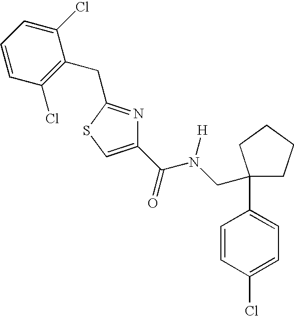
C1(C(=O)N(CC2(C3=CC=C(Cl)C=C3)CCCC2)[H])=CSC(CC2=C(Cl)C=CC=C2Cl)=N1
